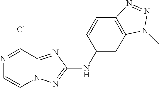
N1=C(Cl)C2=NC(NC3=CC4=C(C=C3)N=NN4C)=NN2C=C1
